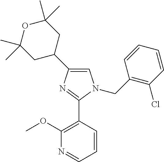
C1=C(C2CC(C)(C)OC(C)(C)C2)N=C(C2=C(OC)N=CC=C2)N1CC1=C(Cl)C=CC=C1
